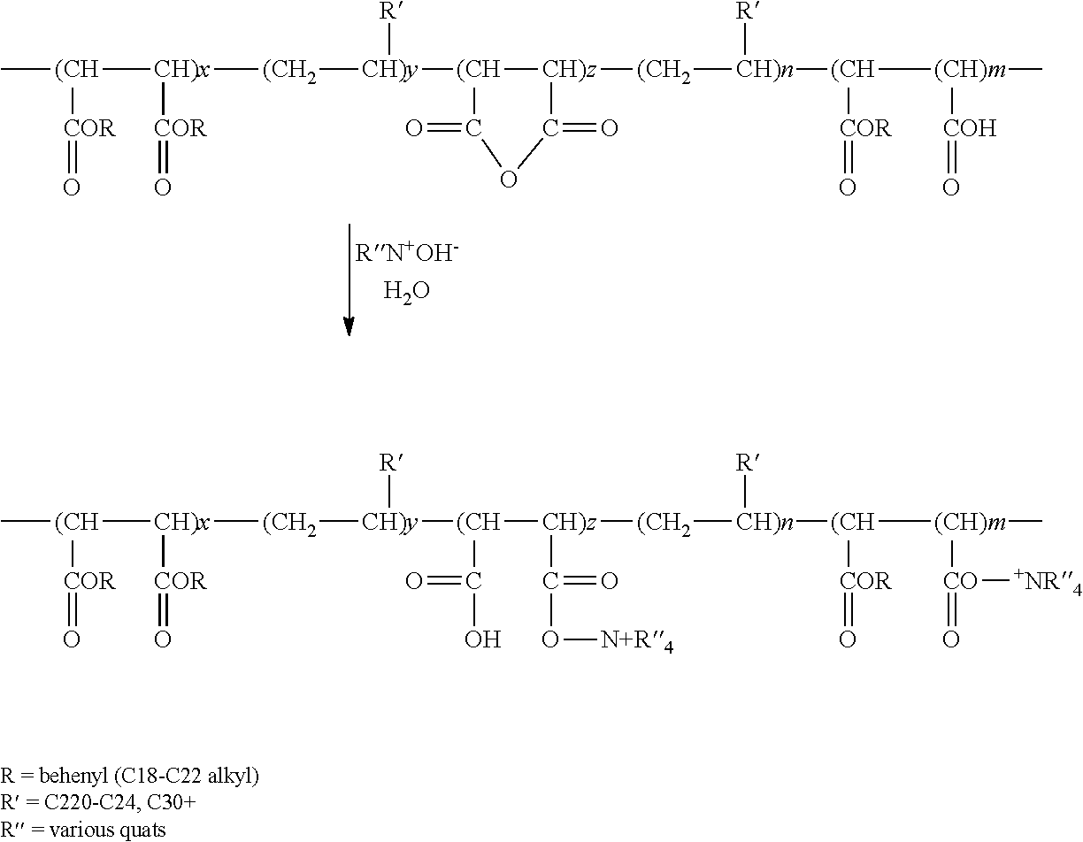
C[(CH]([CH)x]([(CH2][CH)y]([R])[(CH]1[CH)z]([(CH2][CH)n]([(CH]([(CH)m](C)[COH]=O)[COR]=O)[R])C(=O)OC1=O)[COR]=O)[COR]=O.C[(CH]([CH)x]([(CH2][CH)y]([R])[(CH]([CH)z](C(=O)O[N+R4])[(CH2][CH)n]([(CH]([(CH)m](C)[CO](=O)[+NR4])[COR]=O)[R])C(=O)O)[COR]=O)[COR]=O
